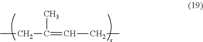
C(C)C(C)=CCC
